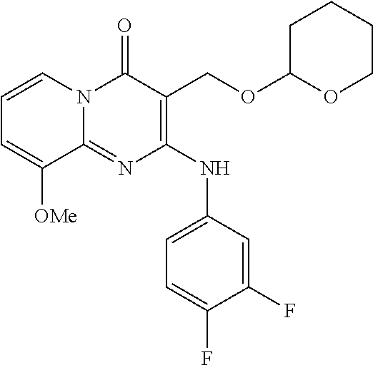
C1(=O)N2C(=NC(NC3=CC=C(F)C(F)=C3)=C1COC1OCCCC1)C([OMe])=CC=C2
